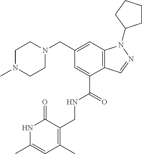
C12=C(C=C(CN3CCN(C)CC3)C=C1C(=O)NCC1=C(C)C=C(C)NC1=O)N(C1CCCC1)N=C2
